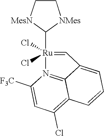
C1C[MesN]C([Ru]2(Cl)(Cl)=CC3=CC=CC4=C(Cl)C=C([F3C])N2=C43)[NMes]1
